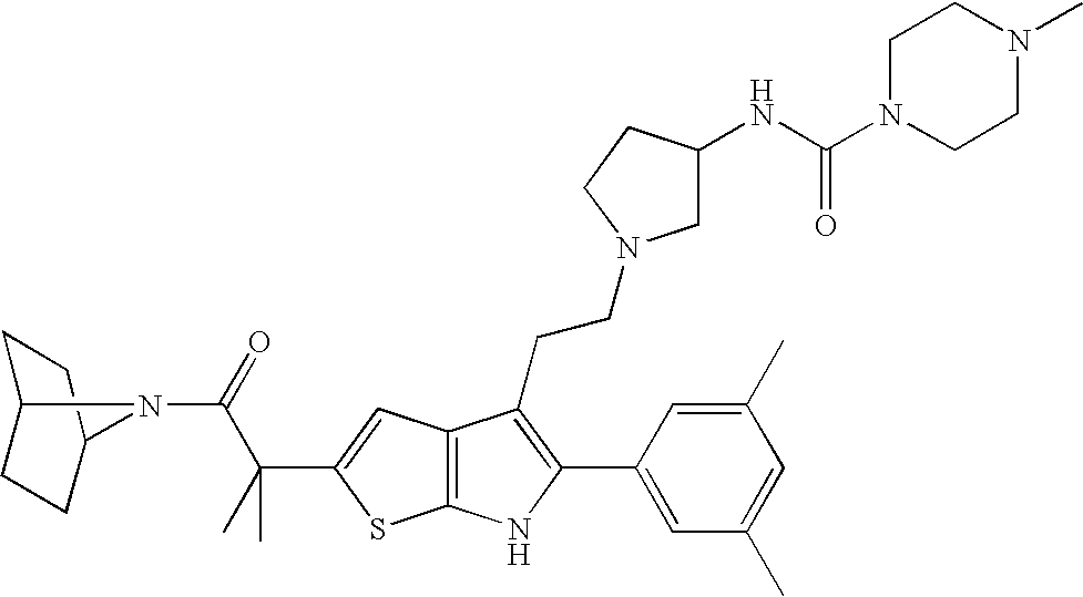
C1C2CCC(C1)N2C(=O)C(C)(C1=CC2=C(S1)NC(C1=CC(C)=CC(C)=C1)=C2CCN1CC(NC(N2CCN(C)CC2)=O)CC1)C
